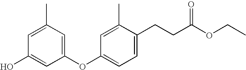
C1(OC2=CC=C(CCC(OCC)=O)C(C)=C2)=CC(C)=CC(O)=C1
